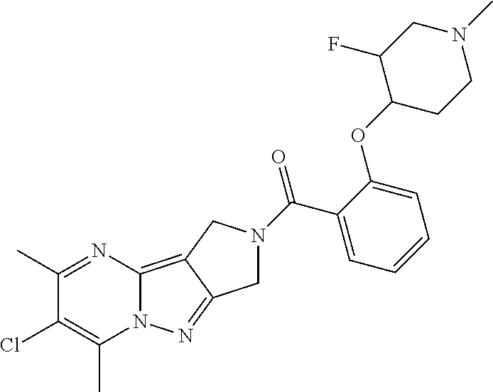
C1(C)=NC2=C3C(=NN2C(C)=C1Cl)CN(C(C1=CC=CC=C1OC1C(F)CN(C)CC1)=O)C3
